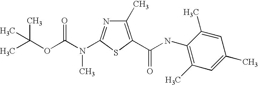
CC(OC(N(C1=NC(C)=C(C(=O)NC2=C(C)C=C(C)C=C2C)S1)C)=O)(C)C
